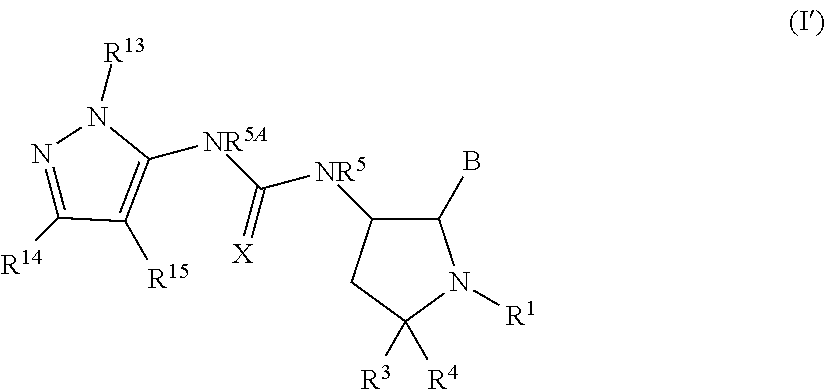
C1(B)C([NR5]C(=[X])[NR5A]C2=C([R15])C([R14])=NN2[R13])CC([R3])([R4])N1[R1]
